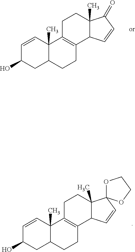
C12C(C)(CCC3=C1CCC1C3(C)C=CC(O)C1)C(=O)C=C2.C12C(C)(CCC3=C1CCC1C3(C)C=CC(O)C1)C1(C=C2)OCCO1
